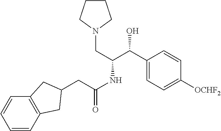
C1CCN(CC(NC(=O)CC2CC3=C(C=CC=C3)C2)C(C2=CC=C([OCHF2])C=C2)O)C1
